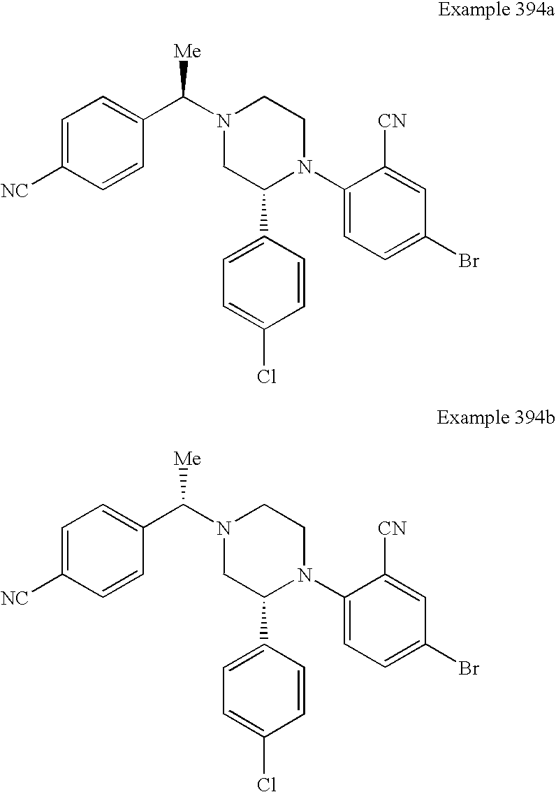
C1=C([NC])C=CC(C(N2CC(C3=CC=C(Cl)C=C3)N(C3=CC=C(Br)C=C3[CN])CC2)[Me])=C1.C1=C([NC])C=CC(C(N2CC(C3=CC=C(Cl)C=C3)N(C3=CC=C(Br)C=C3[CN])CC2)[Me])=C1
